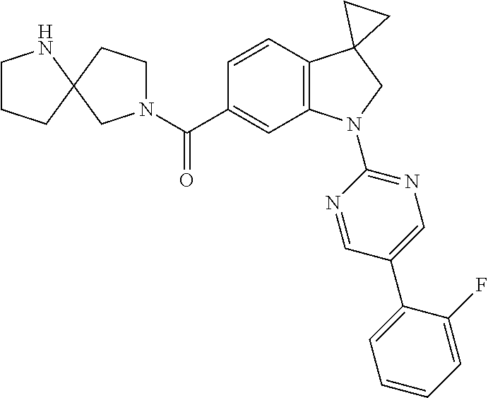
N1(C(C2=CC3=C(C=C2)C2(CN3C3=NC=C(C4=CC=CC=C4F)C=N3)CC2)=O)CCC2(C1)CCCN2
